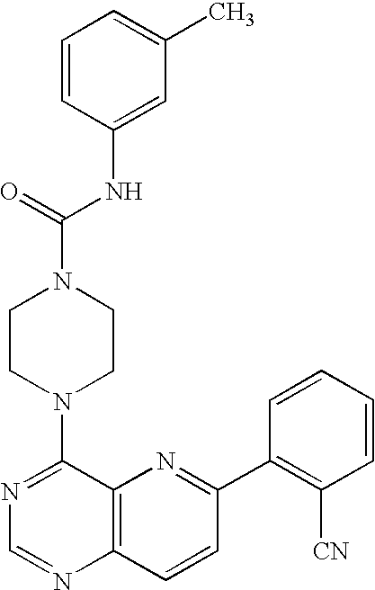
C1=CC(NC(N2CCN(C3=NC=NC4=C3N=C(C3=C([CN])C=CC=C3)C=C4)CC2)=O)=CC(C)=C1
